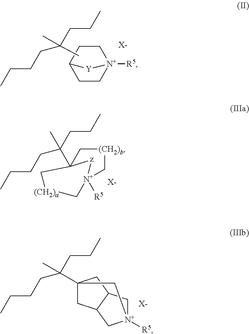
[X-].C1CC2CC[N+]1([R5])[Y]2.CC(CCC)(CCCC)C.C1[(CH2)b]C[N+]2([R5])[z]C1(C(CCC)(CCCC)C)C[(CH2)a]C2.[X-].C12(C(CCC)(CCCC)C)CC3C(C1)C[N+]([R5])(C3)C2.[X-]
